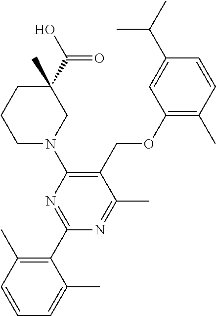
C1(OCC2=C(N3CC(C)(C(O)=O)CCC3)N=C(C3=C(C)C=CC=C3C)N=C2C)=C(C)C=CC(C(C)C)=C1
